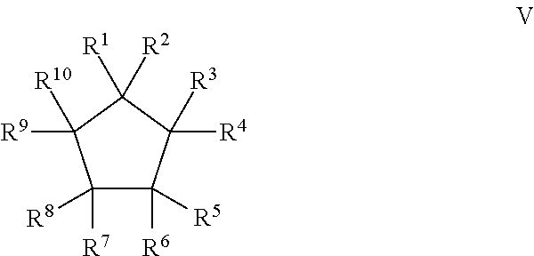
C1([R7])([R8])C([R6])([R5])C([R3])([R4])C([R1])([R2])C1([R9])[R10]
